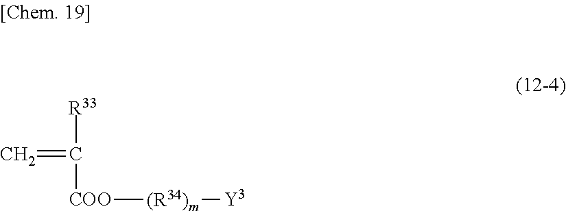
[R33]C([COO][(R34)m][Y3])=C
